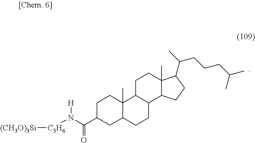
[C3H6](N(C(C1CC2CCC3C(CCC4(C)C3CCC4C(CCCC(C)C)C)C2(C)CC1)=O)[H])[(CH3O)3Si]
